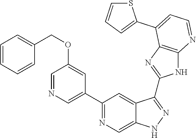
C1(C2=NC=C3C(=C2)C(C2=NC4=C(N2)N=CC=C4C2=CC=CS2)=NN3)=CN=CC(OCC2=CC=CC=C2)=C1
